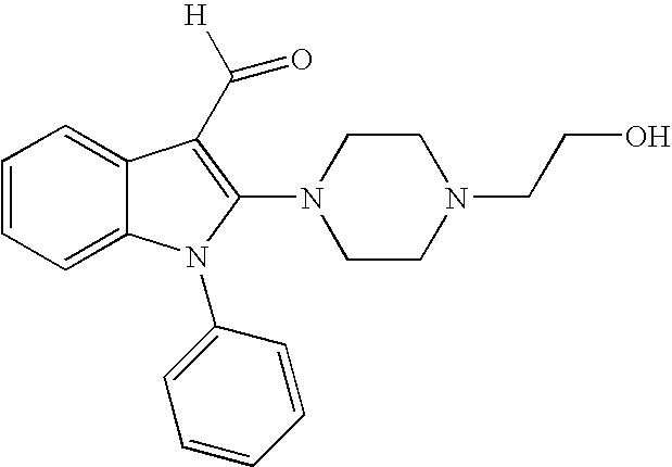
C1=CC=C2C(=C1)C(C([H])=O)=C(N1CCN(CCO)CC1)N2C1=CC=CC=C1
